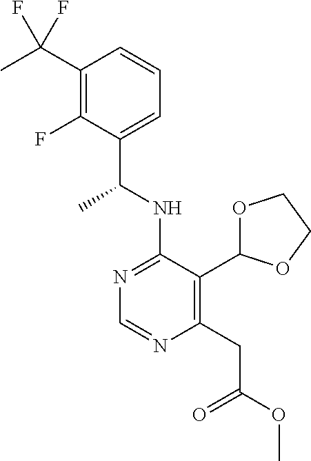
N1=C(NC(C)C2=CC=CC(C(F)(C)F)=C2F)C(C2OCCO2)=C(CC(=O)OC)N=C1
